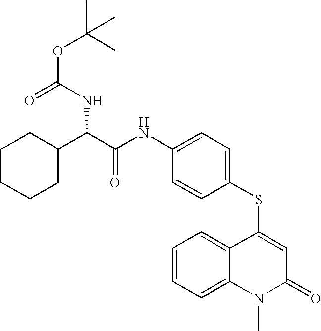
C1CCCC(C(C(NC2=CC=C(SC3=CC(=O)N(C)C4=CC=CC=C34)C=C2)=O)NC(OC(C)(C)C)=O)C1
